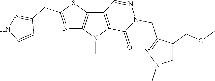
C12=C(N(C)C3=C1C=NN(CC1=NN(C)C=C1COC)C3=O)N=C(CC1=NNC=C1)S2
